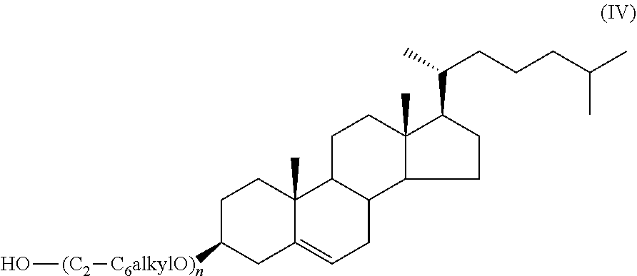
O[(C2][C6alkylO)n]C1CC2=CCC3C(C2(C)CC1)CCC1(C)C3CCC1C(C)CCCC(C)C
